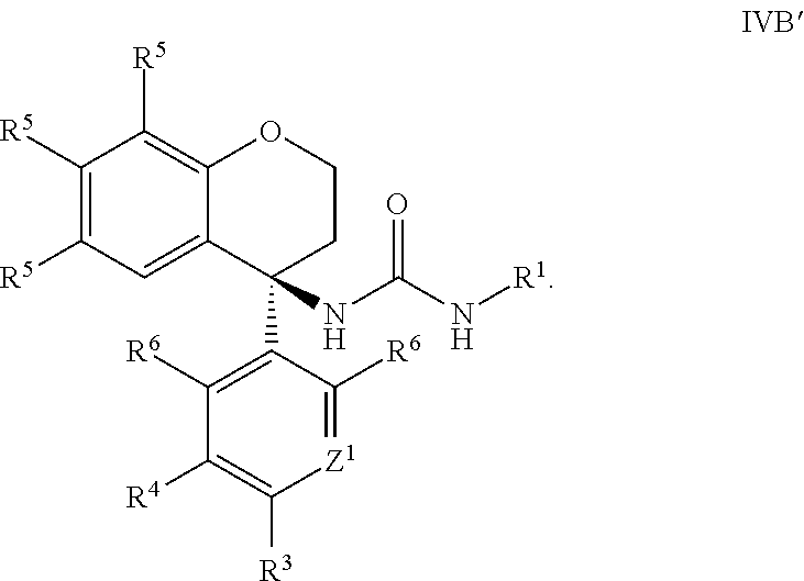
C1([R5])=C([R5])C=C2C(=C1[R5])OCCC2(C1=C([R6])C([R4])=C([R3])[Z1]=C1[R6])NC(N[R1])=O
